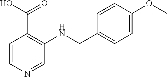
C1(CNC2=C(C(O)=O)C=CN=C2)=CC=C(OC)C=C1
